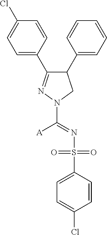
C1=C(C2=NN(C(=NS(=O)(=O)C3=CC=C(Cl)C=C3)[A])CC2C2=CC=CC=C2)C=CC(Cl)=C1
